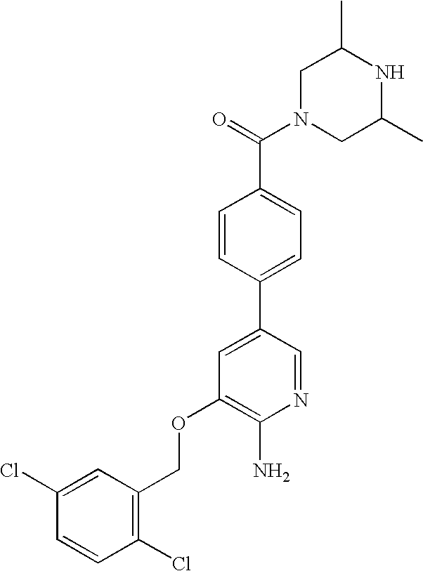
C1N(C(=O)C2=CC=C(C3=CC(OCC4=C(Cl)C=CC(Cl)=C4)=C(N)N=C3)C=C2)CC(C)NC1C
